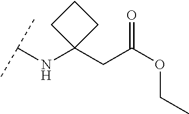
C(NC1(CC(OCC)=O)CCC1)(C)C
